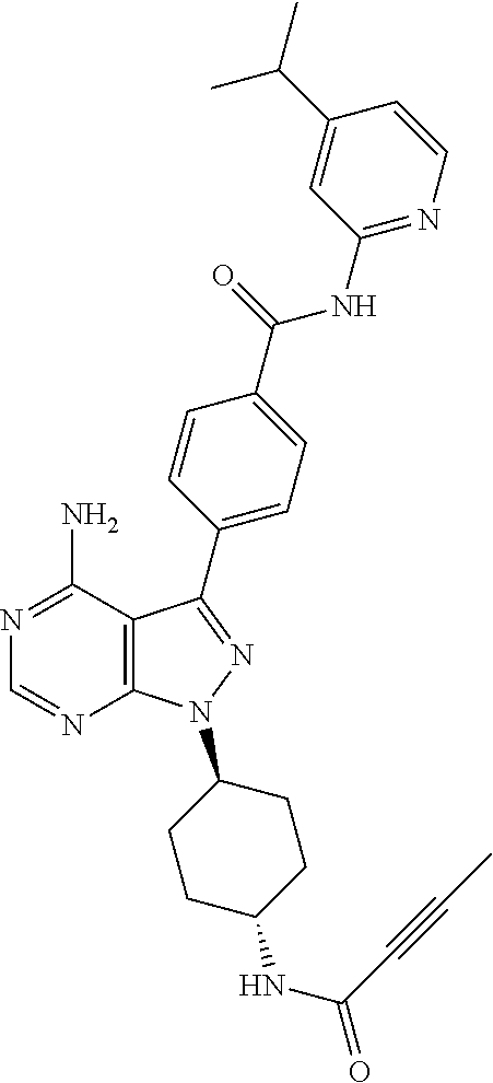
N1=C(N)C2=C(N=C1)N(C1CCC(NC(C#CC)=O)CC1)N=C2C1=CC=C(C(=O)NC2=NC=CC(C(C)C)=C2)C=C1
